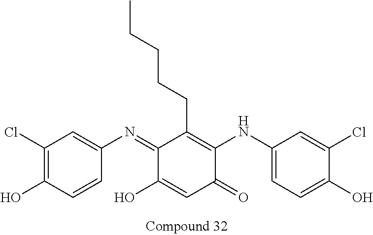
C1(=NC2=CC(Cl)=C(O)C=C2)C(O)=CC(=O)C(NC2=CC=C(O)C(Cl)=C2)=C1CCCCC
